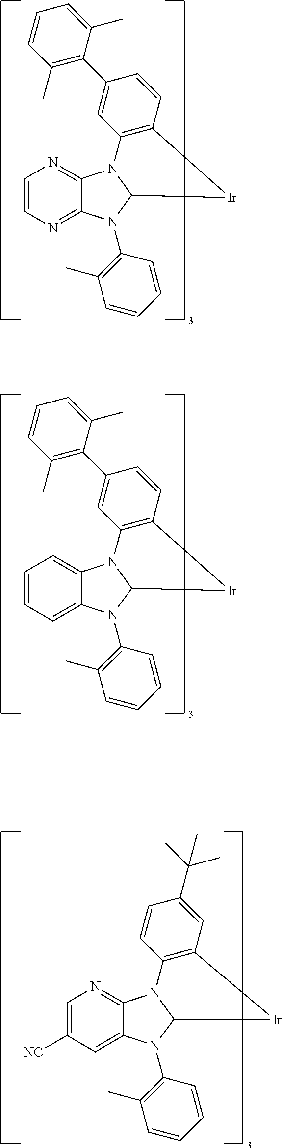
C1=CN=C2C(=N1)N1C(N2C2=C(C)C=CC=C2)[Ir]C2=C1C=C(C1=C(C)C=CC=C1C)C=C2.C1=CC=C2C(=C1)N1C(N2C2=C(C)C=CC=C2)[Ir]C2=C1C=C(C1=C(C)C=CC=C1C)C=C2.C1=C([NC])C=C2C(=N1)N1C(N2C2=C(C)C=CC=C2)[Ir]C2=C1C=CC(C(C)(C)C)=C2
